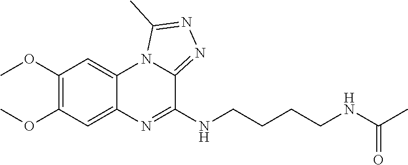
C1(OC)=C(OC)C=C2C(=C1)N1C(=NN=C1C)C(NCCCCNC(C)=O)=N2
